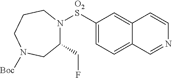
C1(CF)N([O2S]C2=CC=C3C(=C2)C=CN=C3)CCCN([Boc])C1
